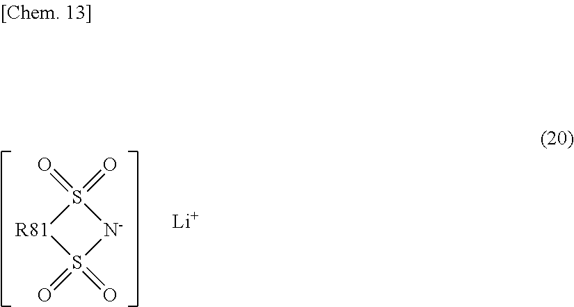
S1(=O)(=O)[R81]S(=O)(=O)[N-]1.[Li]
